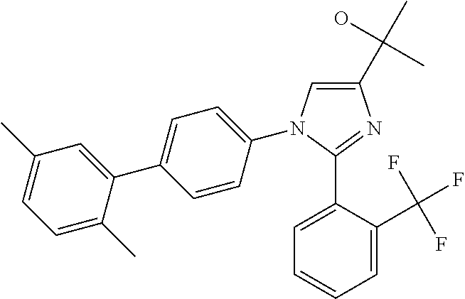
C1(N2C=C(C(O)(C)C)N=C2C2=CC=CC=C2C(F)(F)F)=CC=C(C2=CC(C)=CC=C2C)C=C1
